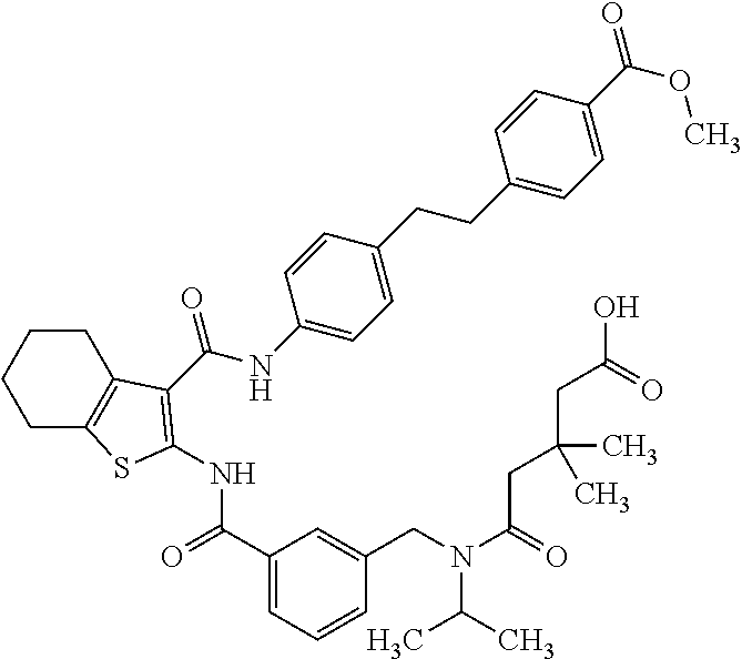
C1C2=C(CCC1)C(C(NC1=CC=C(CCC3=CC=C(C(OC)=O)C=C3)C=C1)=O)=C(NC(C1=CC=CC(CN(C(=O)CC(CC(O)=O)(C)C)C(C)C)=C1)=O)S2
